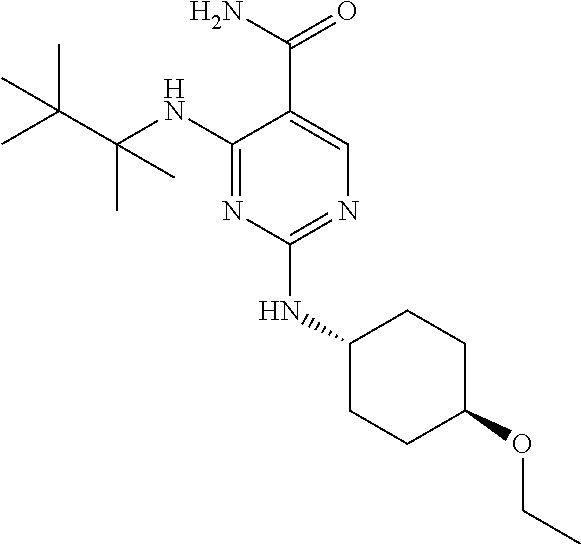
C1(NC(C(C)(C)C)(C)C)=NC(NC2CCC(OCC)CC2)=NC=C1C(N)=O
